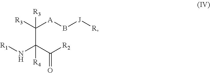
[R1]NC(C([R2])=O)([R4])C([R3])([A]B[J][R])[R3]
